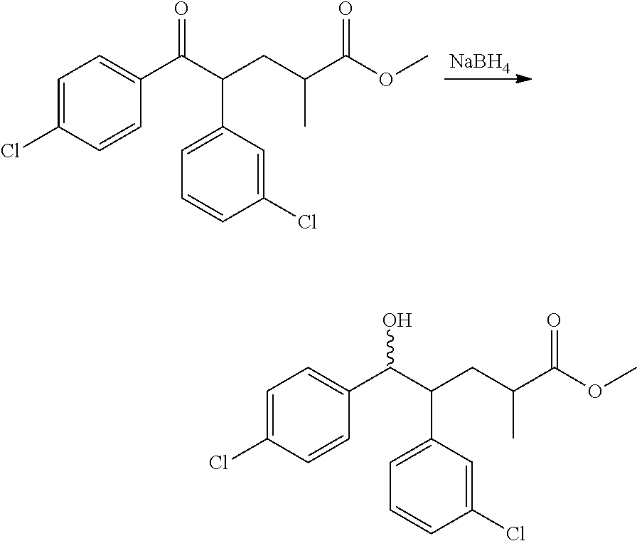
C1=C(Cl)C=CC(C(C(CC(C(OC)=O)C)C2=CC=CC(Cl)=C2)=O)=C1.[NaBH4].C1=C(Cl)C=CC(C(C(CC(C(OC)=O)C)C2=CC=CC(Cl)=C2)O)=C1
